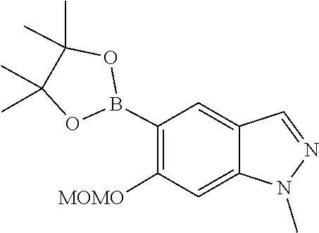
B1(C2=C([MOMO])C=C3N(C)N=CC3=C2)OC(C)(C)C(C)(C)O1
